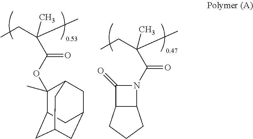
C1(OC(C(C)(CC)C)=O)(C)C2CC3CC(CC1C3)C2.C12C(CCC1)C(=O)N2C(C(C)(CC)C)=O
